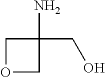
O1CC(N)(CO)C1
